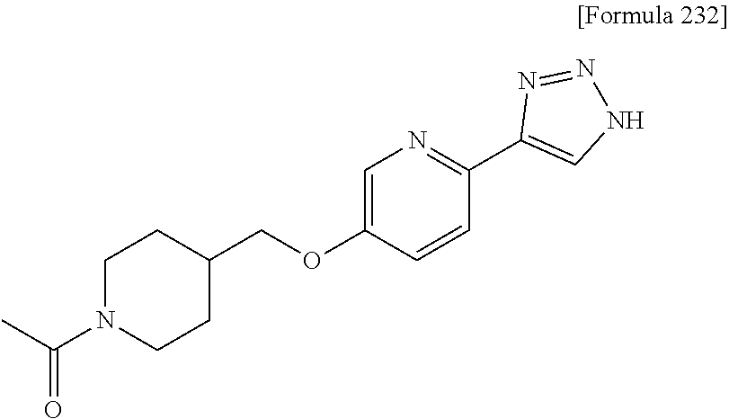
C1C(COC2=CN=C(C3=CNN=N3)C=C2)CCN(C(C)=O)C1
